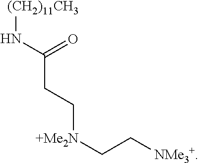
[(CH2)11CH3]NC(CC[+Me2N]CC[NMe3+])=O
